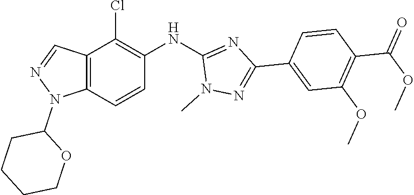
C12=C(C=CC(NC3=NC(C4=CC(OC)=C(C(OC)=O)C=C4)=NN3C)=C1Cl)N(C1CCCCO1)N=C2
